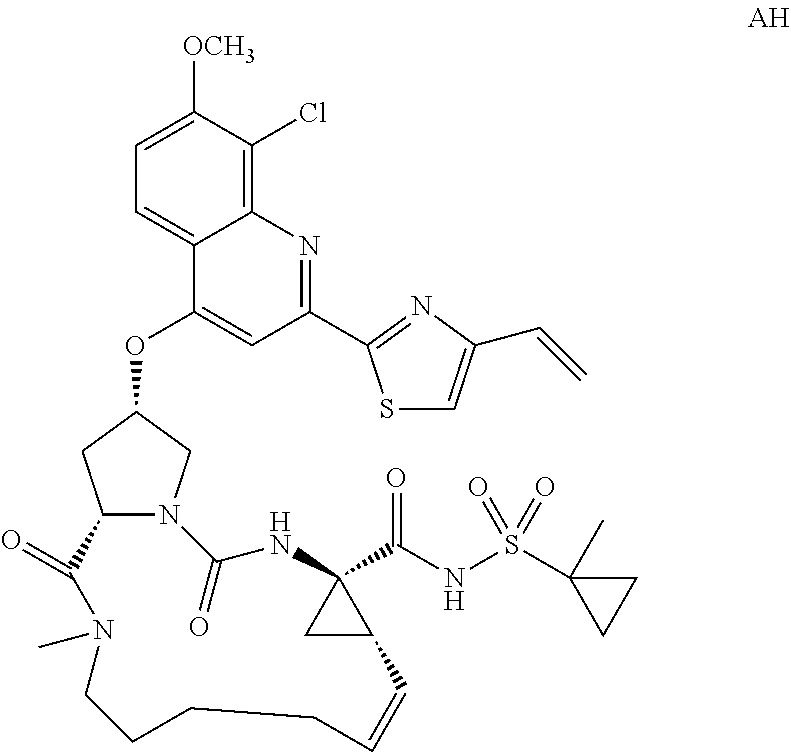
C12N(CC(OC3=CC(C4=NC(C=C)=CS4)=NC4=C(Cl)C([OCH3])=CC=C34)C1)C(=O)NC1(C(NS(C3(C)CC3)(=O)=O)=O)CC1C=CCCCCN(C)C2=O
